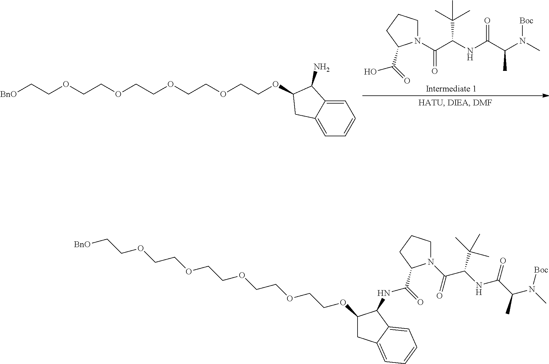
OC(=O)C1CCCN1C(C(NC(C(N(C)[Boc])C)=O)C(C)(C)C)=O.[BnO]CCOCCOCCOCCOCCOC1C(N)C2=CC=CC=C2C1.[BnO]CCOCCOCCOCCOCCOC1CC2=CC=CC=C2C1NC(=O)C1N(C(C(NC(C(N(C)[Boc])C)=O)C(C)(C)C)=O)CCC1
